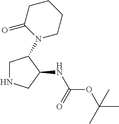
C1NCC(NC(=O)OC(C)(C)C)C1N1CCCCC1=O
